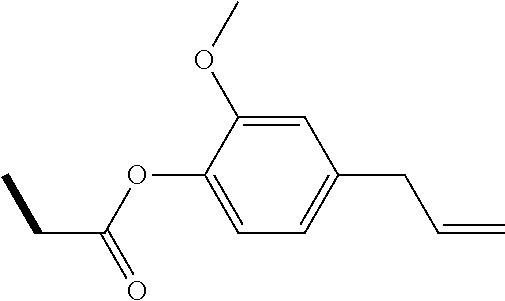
C1(OC)=CC(CC=C)=CC=C1OC(=O)CC
